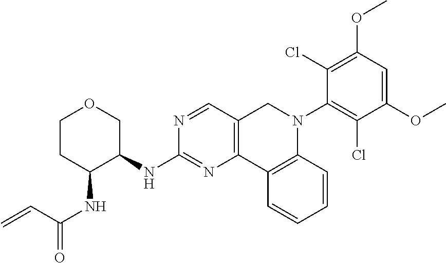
C1CC(NC(=O)C=C)C(NC2=NC3=C(C=N2)CN(C2=C(Cl)C(OC)=CC(OC)=C2Cl)C2=C3C=CC=C2)CO1
